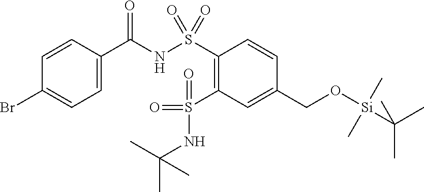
BrC1=CC=C(C(NS(C2=C(S(=O)(=O)NC(C)(C)C)C=C(CO[Si](C(C)(C)C)(C)C)C=C2)(=O)=O)=O)C=C1
